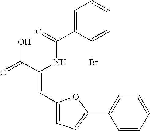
C1=C(C(=O)NC(C(=O)O)=CC2=CC=C(C3=CC=CC=C3)O2)C(Br)=CC=C1
